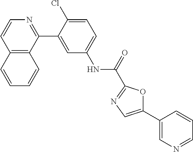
C12=C(C(C3=CC(NC(=O)C4=NC=C(C5=CN=CC=C5)O4)=CC=C3Cl)=NC=C1)C=CC=C2
